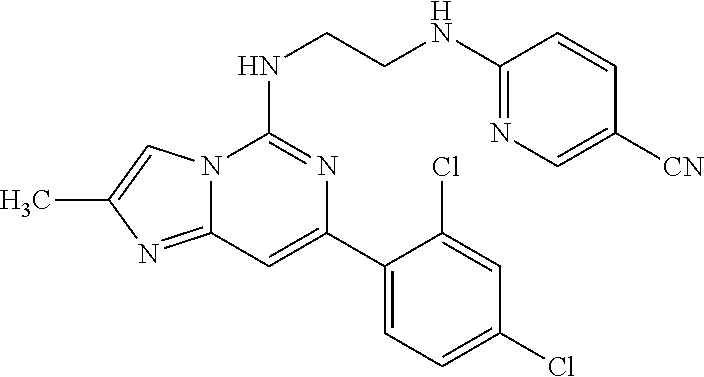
C1=C(C2=CC3=NC(C)=CN3C(NCCNC3=NC=C([CN])C=C3)=N2)C(Cl)=CC(Cl)=C1
